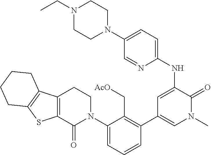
C1(N2CCC3=C(C2=O)SC2=C3CCCC2)=CC=CC(C2=CN(C)C(=O)C(NC3=CC=C(N4CCN(CC)CC4)C=N3)=C2)=C1C[AcO]
